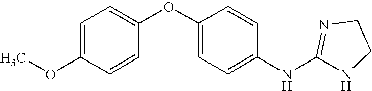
C1=C(OC)C=CC(OC2=CC=C(NC3=NCCN3)C=C2)=C1
